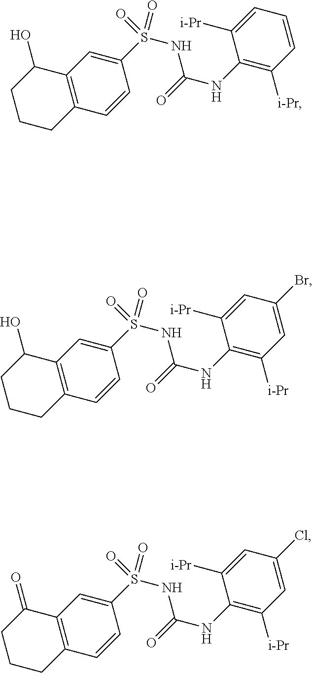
C12=C(C=CC(S(=O)(NC(=O)NC3=C([i-Pr])C=C(Cl)C=C3[i-Pr])=O)=C1)CCCC2=O.C12=C(C=CC(S(=O)(NC(=O)NC3=C([i-Pr])C=CC=C3[i-Pr])=O)=C1)CCCC2O.C12=C(C=CC(S(=O)(NC(=O)NC3=C([i-Pr])C=C(Br)C=C3[i-Pr])=O)=C1)CCCC2O
